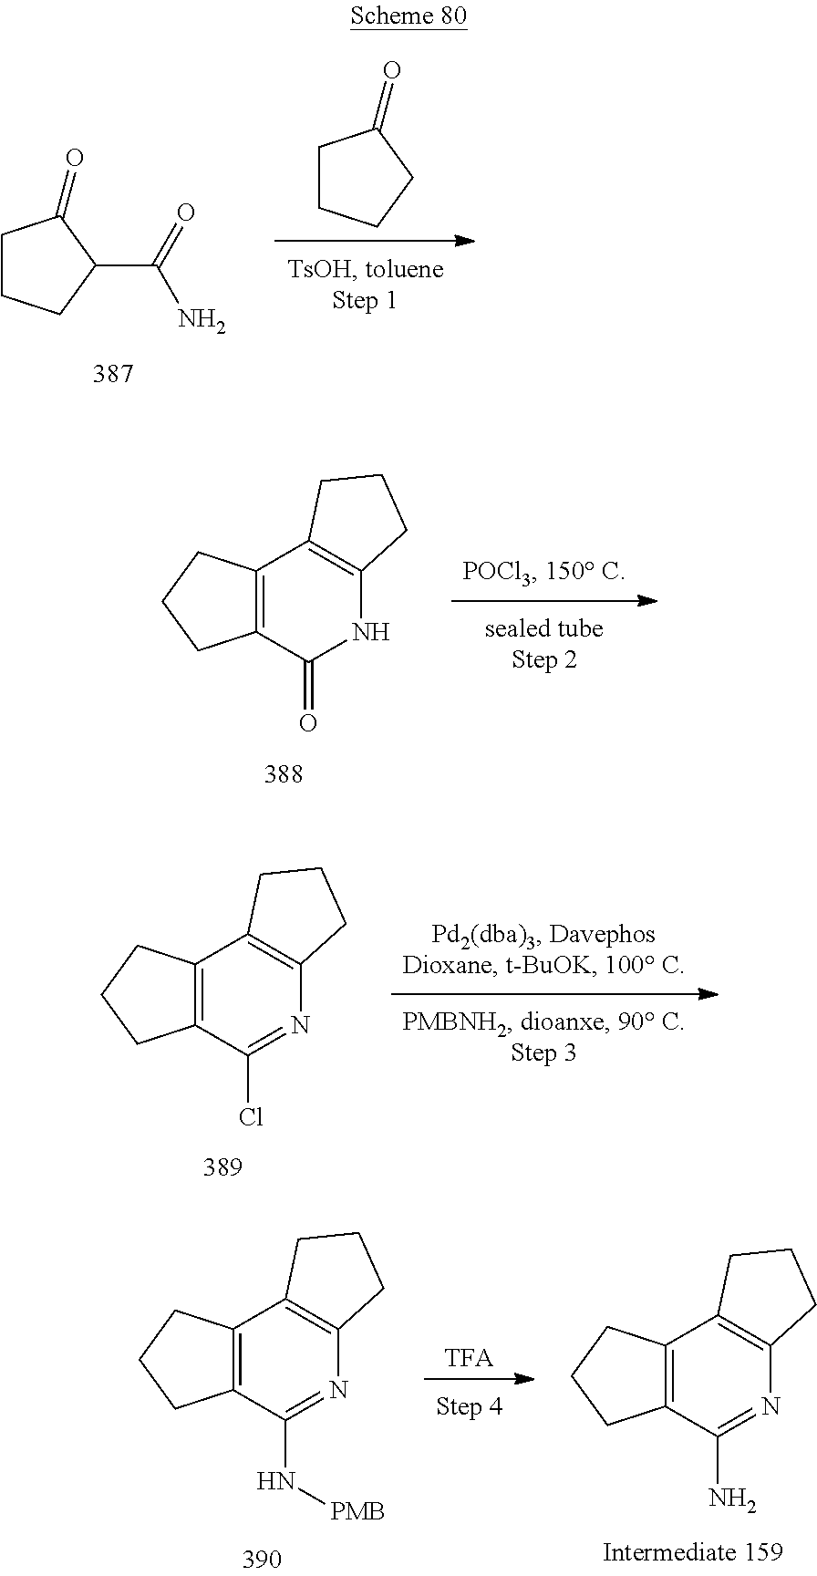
C1CCCC1=O.C1CCC(C(N)=O)C1=O.C12=C(C(=O)NC3=C1CCC3)CCC2.C12=C(C(Cl)=NC3=C1CCC3)CCC2.[TFA].C12=C(C(N[PMB])=NC3=C1CCC3)CCC2.C12=C(C(N)=NC3=C1CCC3)CCC2
